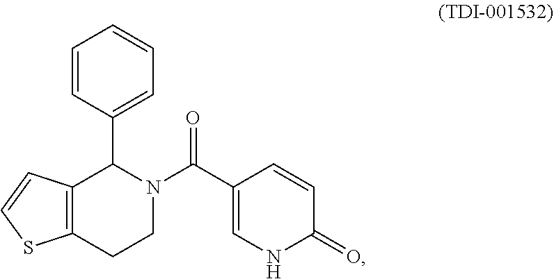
C12=C(CCN(C(=O)C3=CNC(=O)C=C3)C1C1=CC=CC=C1)SC=C2
